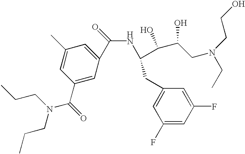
C1(C)=CC(C(=O)N(CCC)CCC)=CC(C(=O)NC(C(C(CN(CC)CCO)O)O)CC2=CC(F)=CC(F)=C2)=C1
